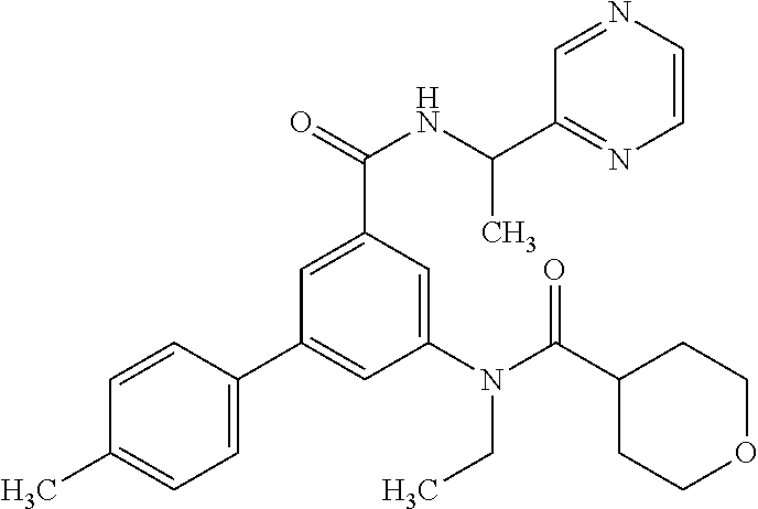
C1=CC(C2=CC(N(C(C3CCOCC3)=O)CC)=CC(C(=O)NC(C)C3=NC=CN=C3)=C2)=CC=C1C
